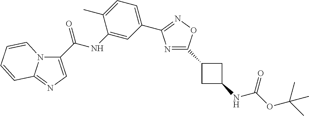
C1(NC(=O)C2=CN=C3N2C=CC=C3)=CC(C2=NOC(C3CC(NC(OC(C)(C)C)=O)C3)=N2)=CC=C1C
